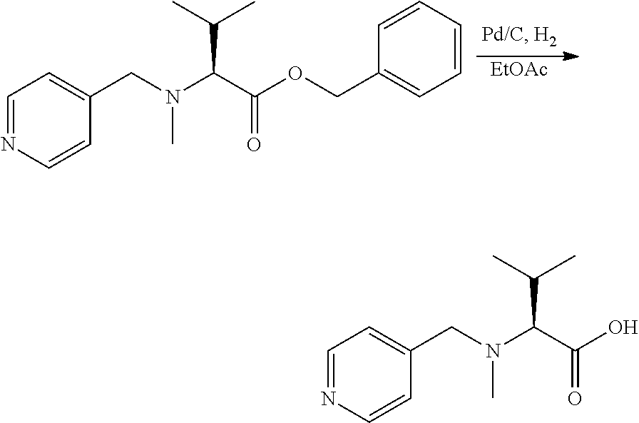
N(C(C(OCC1=CC=CC=C1)=O)C(C)C)(C)CC1=CC=NC=C1.[EtOAc].N(C(C(O)=O)C(C)C)(C)CC1=CC=NC=C1
